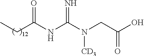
CCC(NC(N(CC(O)=O)[CD3])=N)=O
